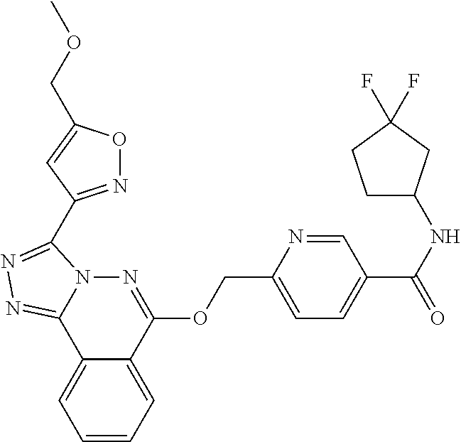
C1=CC=C2C(=C1)C1=NN=C(C3=NOC(COC)=C3)N1N=C2OCC1=CC=C(C(NC2CCC(F)(F)C2)=O)C=N1
